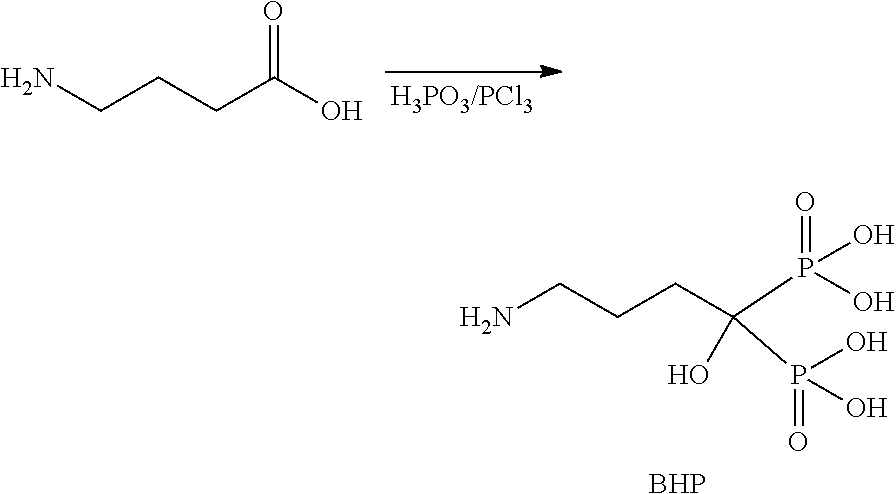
C(CCC(O)=O)N.C(CC(P(=O)(O)O)(O)P(=O)(O)O)CN.[BHP]
